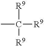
CC([R9])([R9])[R9]
